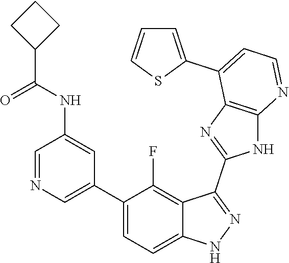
C1=NC=C(C2=CC=C3C(=C2F)C(C2=NC4=C(N2)N=CC=C4C2=CC=CS2)=NN3)C=C1NC(=O)C1CCC1
